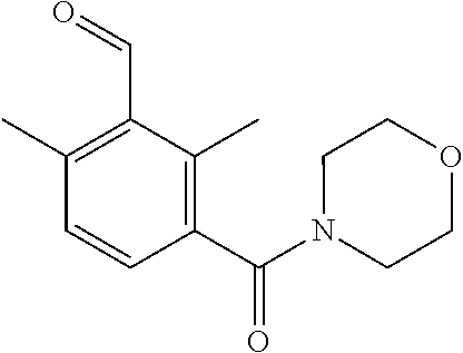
C1(C)=C(C=O)C(C)=C(C(=O)N2CCOCC2)C=C1
